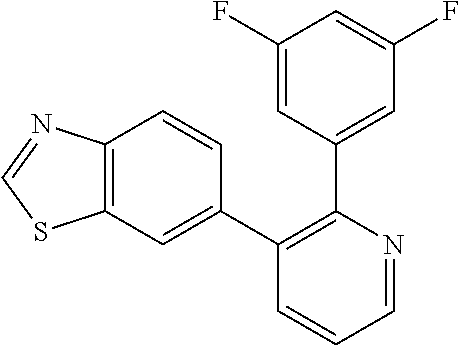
C1=NC(C2=CC(F)=CC(F)=C2)=C(C2=CC3=C(C=C2)N=CS3)C=C1
